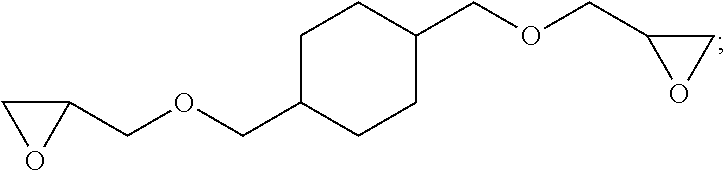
C1C(COCC2CO2)CCC(COCC2CO2)C1
